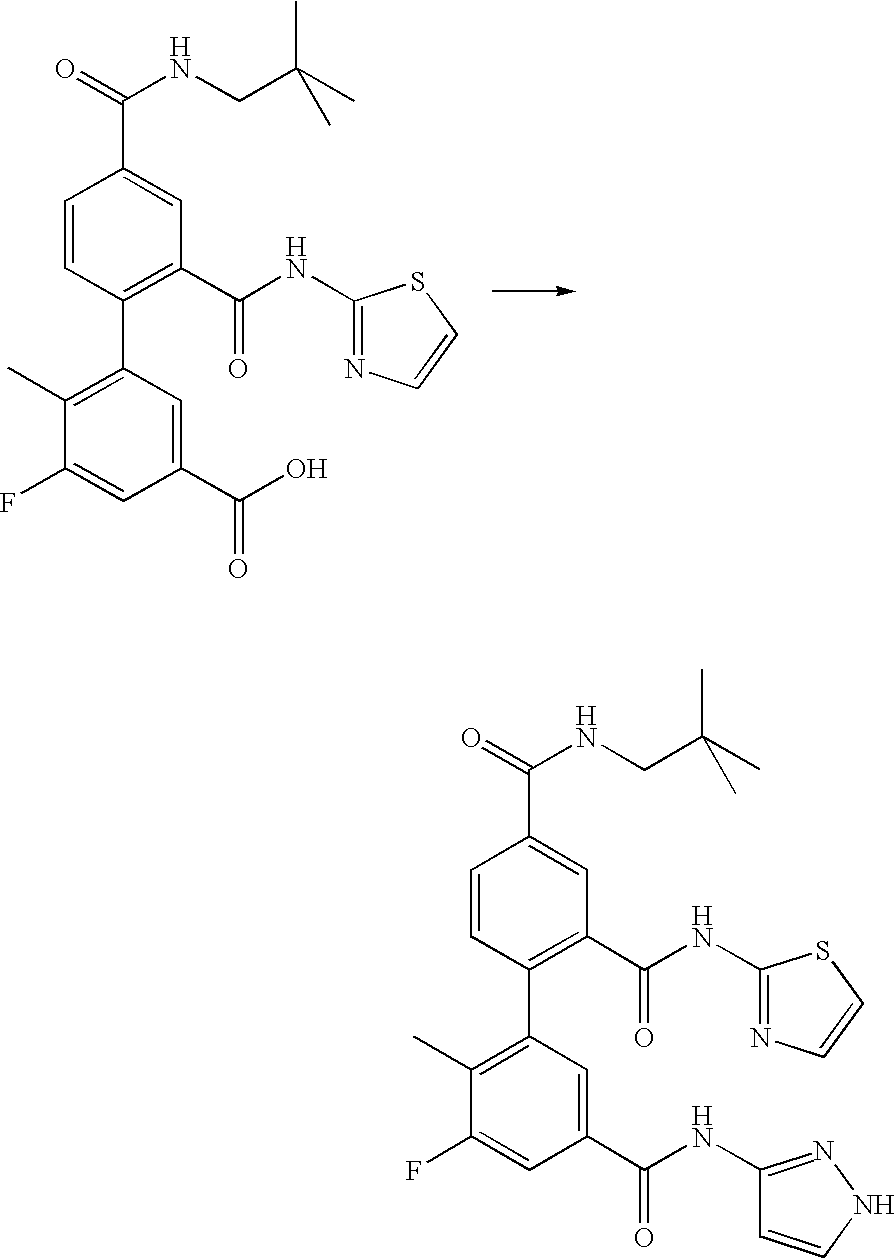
C1=CC(C2=C(C)C(F)=CC(C(O)=O)=C2)=C(C(NC2=NC=CS2)=O)C=C1C(=O)NCC(C)(C)C.C1=CC(C2=C(C)C(F)=CC(C(NC3=NNC=C3)=O)=C2)=C(C(NC2=NC=CS2)=O)C=C1C(=O)NCC(C)(C)C
